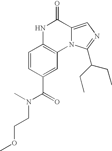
C1=CC(C(=O)N(CCOC)C)=CC2=C1NC(=O)C1=CN=C(C(CC)CC)N21
